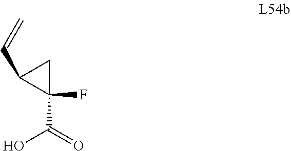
C1(F)(C(=O)O)CC1C=C
